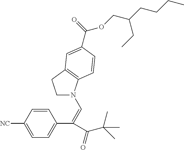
C1=CC([NC])=CC=C1C(C(C(C)(C)C)=O)=CN1CCC2=C1C=CC(C(=O)OCC(CCCC)CC)=C2
